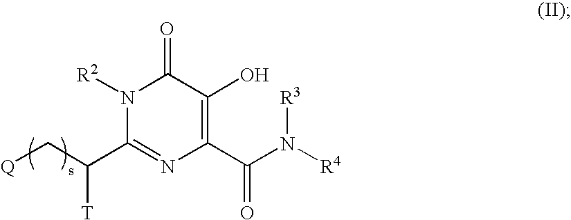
N1([R2])C(C(C[Q])[T])=NC(C(N([R4])[R3])=O)=C(O)C1=O
